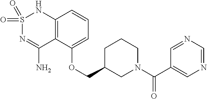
C12=C(C(OCC3CN(C(C4=CN=CN=C4)=O)CCC3)=CC=C1)C(N)=NS(=O)(=O)N2
